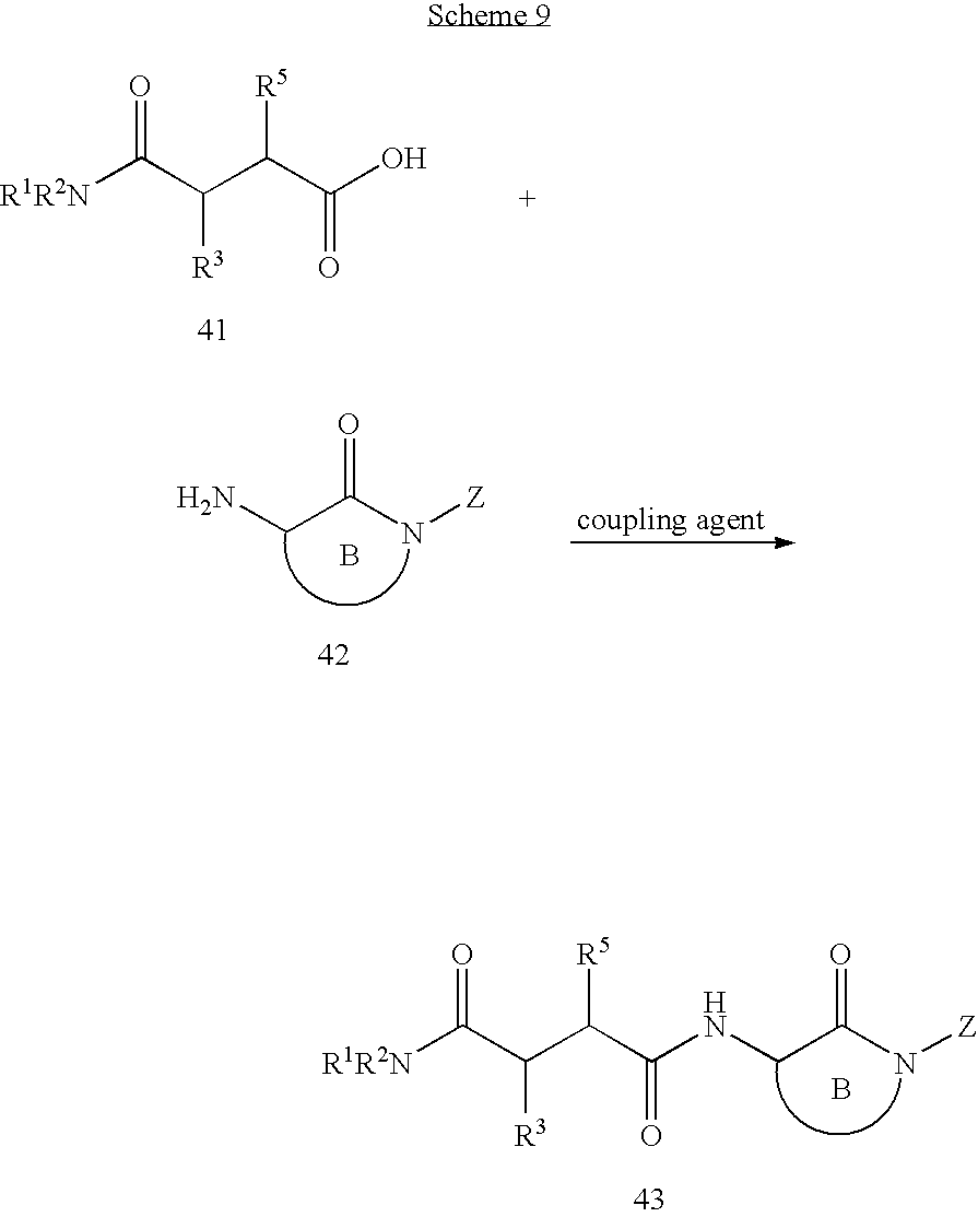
[R1R2N]C(C(C(C(O)=O)[R5])[R3])=O.NCC(N[Z])=O.B.[R1R2N]C(C(C(C(NCC(N[Z])=O)=O)[R5])[R3])=O.B
